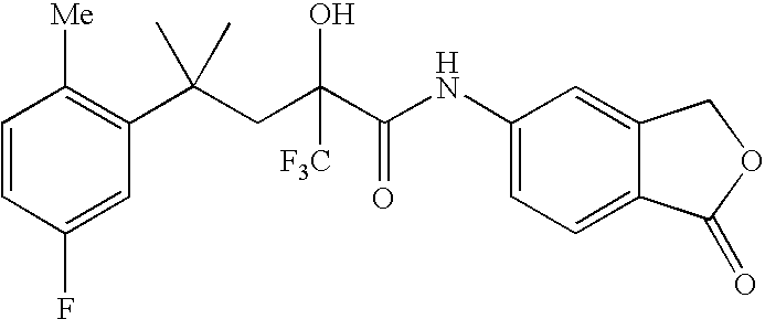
C1=CC(F)=CC(C(CC(C(NC2=CC=C3C(=C2)COC3=O)=O)([F3C])O)(C)C)=C1[Me]
